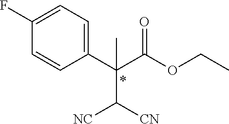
C1(C(C(OCC)=O)(C)C([CN])[NC])=CC=C(F)C=C1
